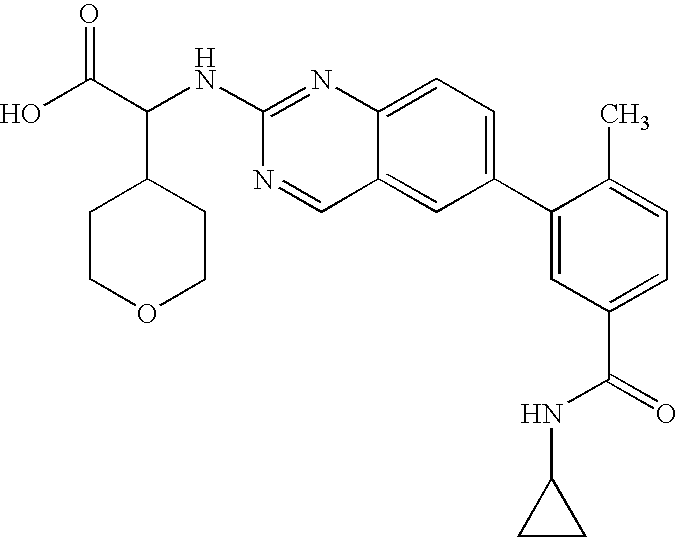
OC(C(NC1=NC2=CC=C(C3=CC(C(NC4CC4)=O)=CC=C3C)C=C2C=N1)C1CCOCC1)=O
